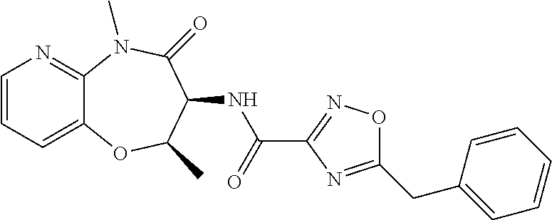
C1=CC=C2C(=N1)N(C)C(=O)C(NC(C1=NOC(CC3=CC=CC=C3)=N1)=O)C(C)O2
